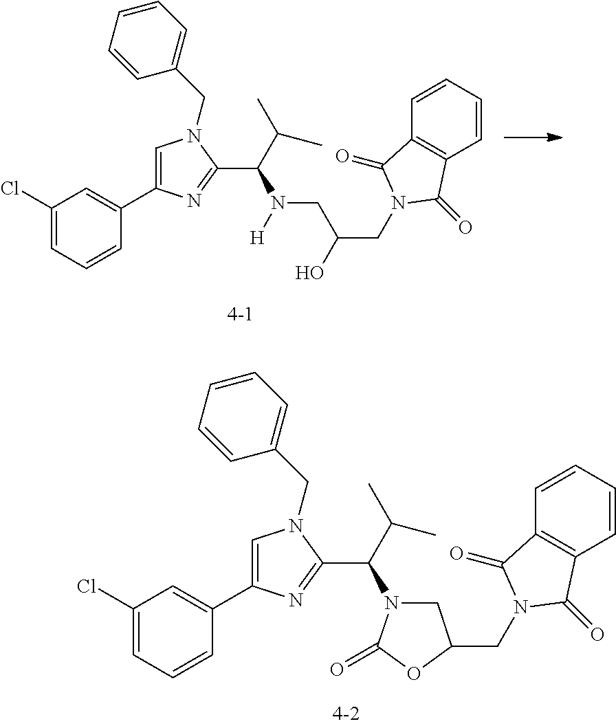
C1(Cl)=CC=CC(C2=CN(CC3=CC=CC=C3)C(C(C(C)C)N(CC(CN3C(=O)C4=C(C=CC=C4)C3=O)O)[H])=N2)=C1.C1(Cl)=CC=CC(C2=CN(CC3=CC=CC=C3)C(C(C(C)C)N3CC(CN4C(=O)C5=C(C=CC=C5)C4=O)OC3=O)=N2)=C1
